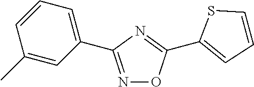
N1=C(C2=CC=CC(C)=C2)N=C(C2=CC=CS2)O1
